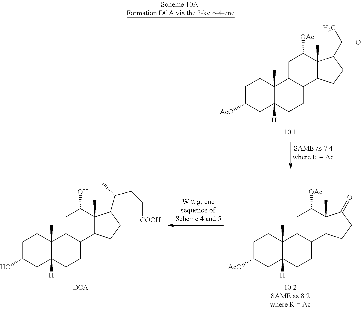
C1C(O)CC2([H])C(C)(C1)C1C(CC2)C2C(C)(C(O)C1)C(C(CC[COOH])C)CC2.C1C([AcO])CC2([H])C(C)(C1)C1C(CC2)C2C(C)(C([OAc])C1)C(=O)CC2.C1C([AcO])CC2([H])C(C)(C1)C1C(CC2)C2C(C)(C([OAc])C1)C(C(=O)C)CC2
